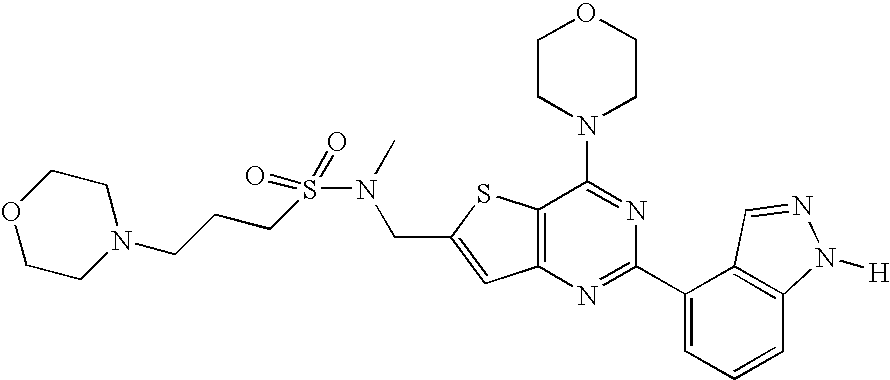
C1CN(C2=NC(C3=CC=CC4=C3C=NN4[H])=NC3=C2SC(CN(S(CCCN2CCOCC2)(=O)=O)C)=C3)CCO1
